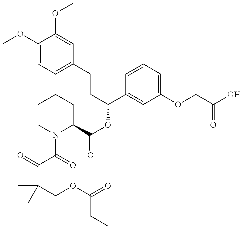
C1(OC)=CC=C(CCC(OC(=O)C2CCCCN2C(=O)C(=O)C(COC(=O)CC)(C)C)C2=CC(OCC(O)=O)=CC=C2)C=C1OC
